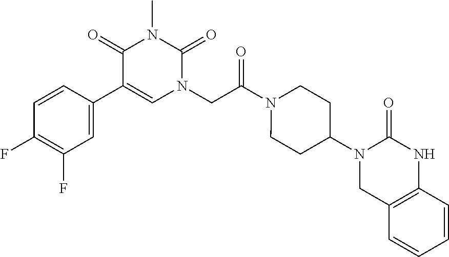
C1=C(C2=CN(CC(N3CCC(N4CC5=C(NC4=O)C=CC=C5)CC3)=O)C(=O)N(C)C2=O)C=CC(F)=C1F
